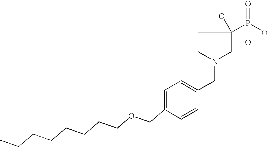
C1=C(COCCCCCCCC)C=CC(CN2CC(O)(P(O)(O)=O)CC2)=C1
